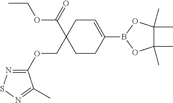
C1=C(B2OC(C)(C)C(C)(C)O2)CCC(C(=O)OCC)(COC2=NSN=C2C)C1
